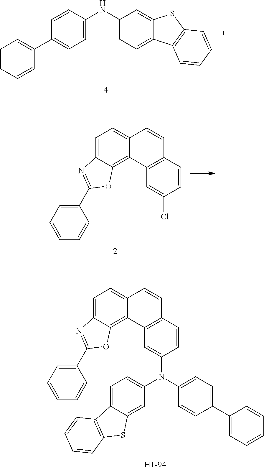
C1=CC=CC(C2=CC=C(NC3=CC=C4C(=C3)SC3=C4C=CC=C3)C=C2)=C1.C1=C2C(=C3C(=C1)C=CC1=C3C=C(Cl)C=C1)OC(C1=CC=CC=C1)=N2.C12=CC=C(N(C3=CC=C(C4=CC=CC=C4)C=C3)C3=CC4=C(C=C3)C=CC3=CC=C5C(=C43)OC(C3=CC=CC=C3)=N5)C=C1SC1=C2C=CC=C1
